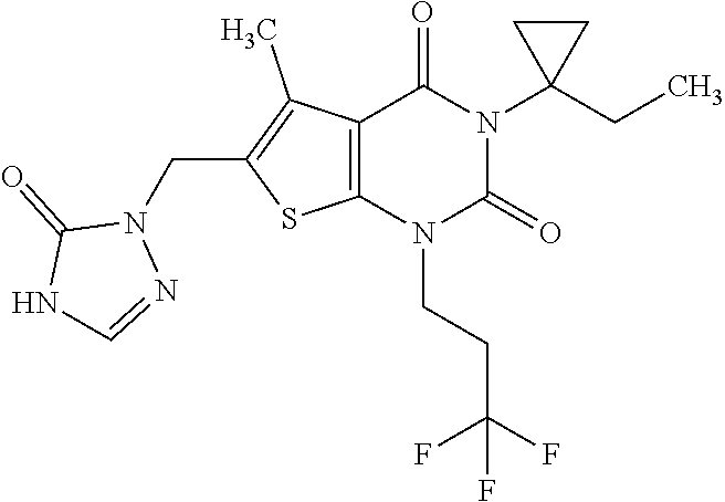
C12=C(N(CCC(F)(F)F)C(=O)N(C3(CC)CC3)C1=O)SC(CN1C(=O)NC=N1)=C2C
